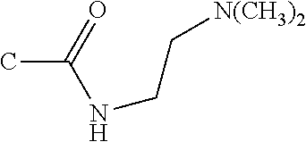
CC(=O)NCC[N(CH3)2]
